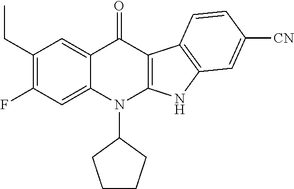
C1(CC)=C(F)C=C2C(=C1)C(=O)C1=C(N2C2CCCC2)NC2=C1C=CC([CN])=C2
